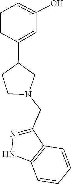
C1(CN2CC(C3=CC(O)=CC=C3)CC2)=NNC2=C1C=CC=C2
